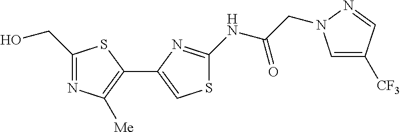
C1(CO)=NC([Me])=C(C2=CSC(NC(CN3C=C([CF3])C=N3)=O)=N2)S1
